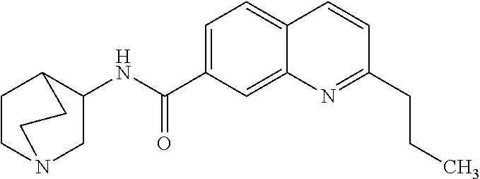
C1=C(C(NC2CN3CCC2CC3)=O)C=C2C(=C1)C=CC(CCC)=N2
